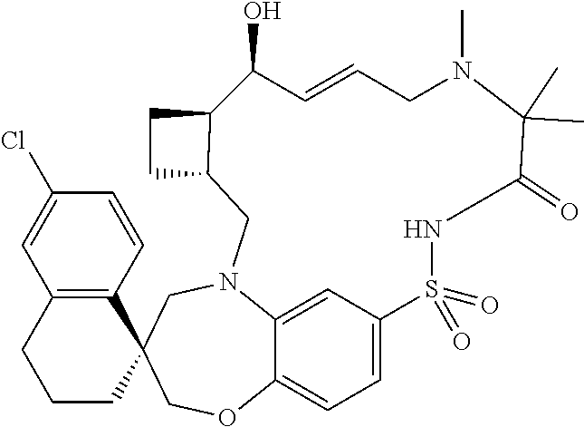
C1=C2C=C3C(=C1)OCC1(CN3CC3C(CC3)C(O)C=CCN(C)C(C)(C)C(=O)NS2(=O)=O)C2=C(CCC1)C=C(Cl)C=C2
